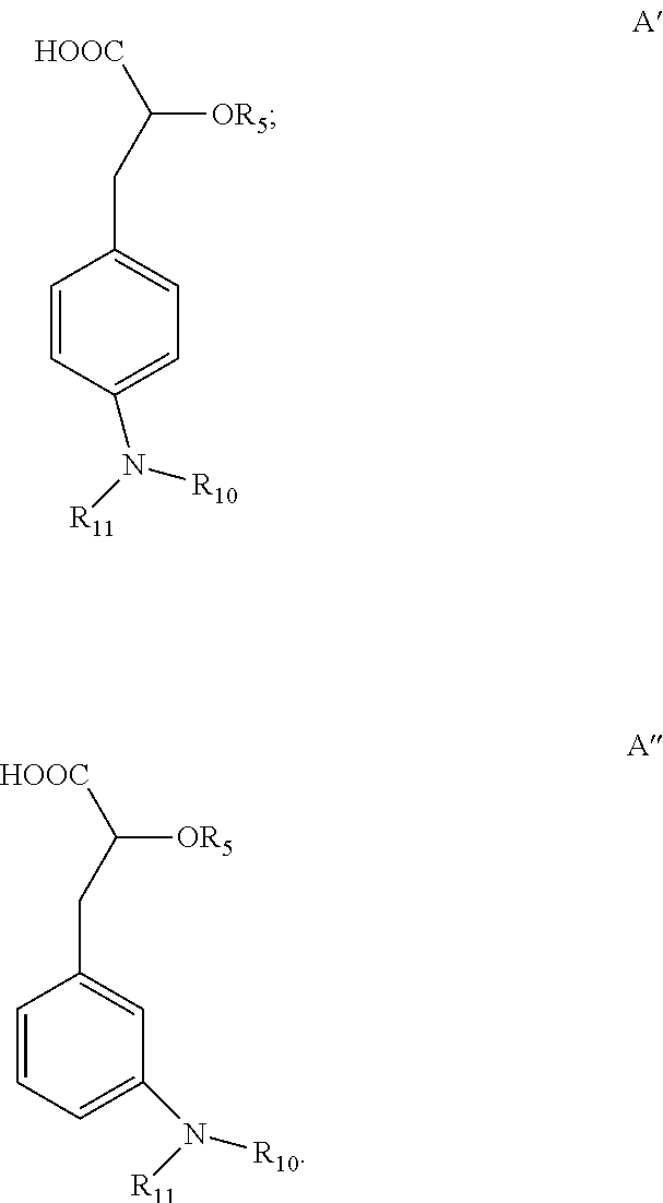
C1=CC(N([R11])[R10])=CC=C1CC([OR5])[HOOC].C1=CC=C(N([R11])[R10])C=C1CC([OR5])[HOOC]
